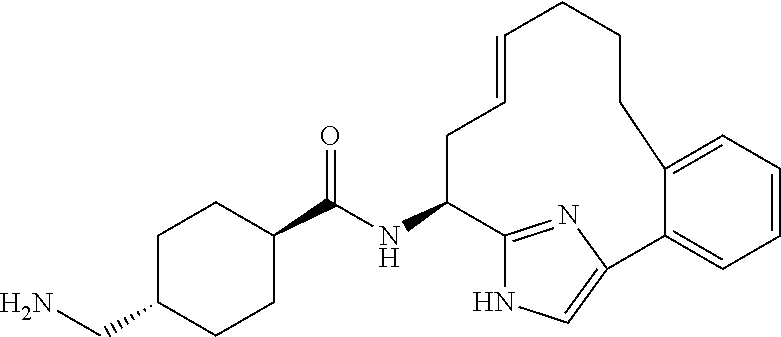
C1(C(NC2C3=NC(=CN3)C3=CC=CC=C3CCCC=CC2)=O)CCC(CN)CC1
